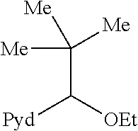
C(C([Me])([Me])[Me])([OEt])[Pyd]
